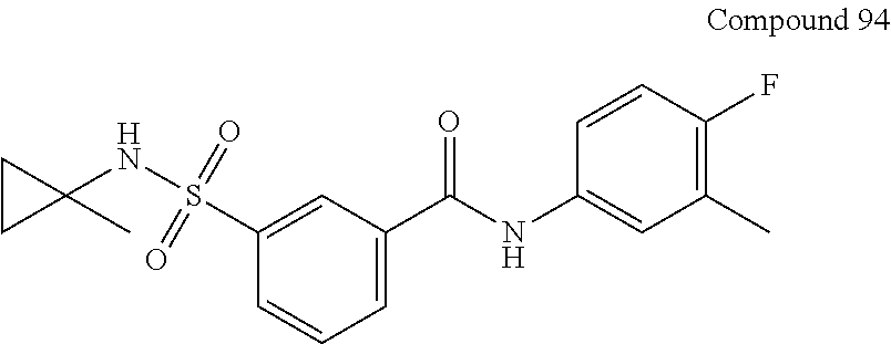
C1(F)=C(C)C=C(NC(C2=CC=CC(S(NC3(C)CC3)(=O)=O)=C2)=O)C=C1
